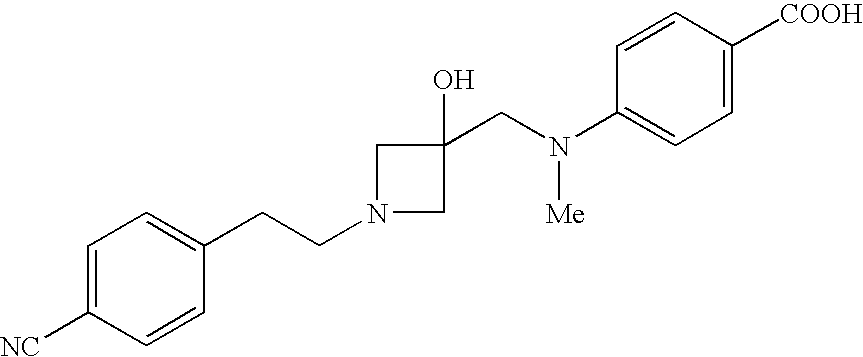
C1=C([NC])C=CC(CCN2CC(CN(C3=CC=C([COOH])C=C3)[Me])(O)C2)=C1
